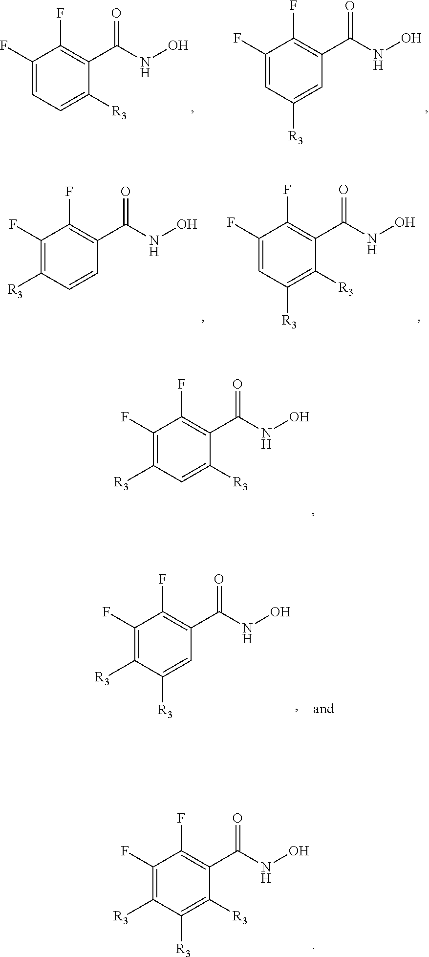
C1(F)=CC=C([R3])C(C(NO)=O)=C1F.C1(F)=CC([R3])=CC(C(NO)=O)=C1F.C1(F)=C([R3])C=CC(C(NO)=O)=C1F.C1(F)=CC([R3])=C([R3])C(C(NO)=O)=C1F.C1(F)=C([R3])C=C([R3])C(C(NO)=O)=C1F.C1(F)=C([R3])C([R3])=C([R3])C(C(NO)=O)=C1F.C1(F)=C([R3])C([R3])=CC(C(NO)=O)=C1F
